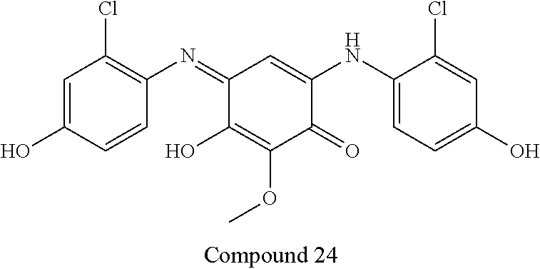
C1(=NC2=C(Cl)C=C(O)C=C2)C(O)=C(OC)C(=O)C(NC2=CC=C(O)C=C2Cl)=C1
